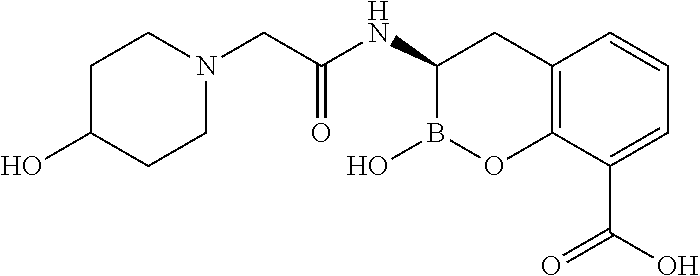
C1C(O)CCN(CC(NC2B(O)OC3=C(C2)C=CC=C3C(O)=O)=O)C1
